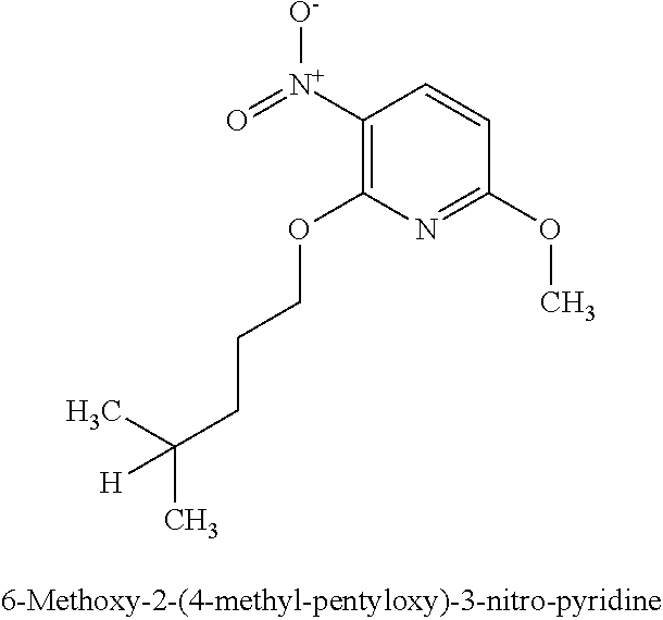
C1([N+](=O)[O-])=C(OCCCC(C)([H])C)N=C(OC)C=C1
